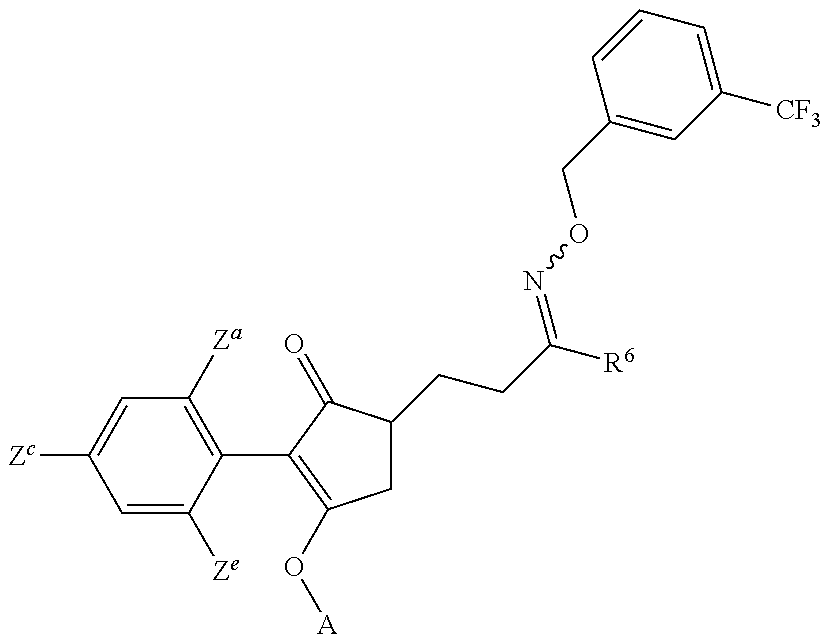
C1=C([Ze])C(C2=C(O[A])CC(CCC([R6])=NOCC3=CC([CF3])=CC=C3)C2=O)=C([Za])C=C1[Zc]
